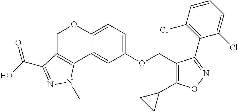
C1(OCC2=C(C3CC3)ON=C2C2=C(Cl)C=CC=C2Cl)=CC=C2C(=C1)C1=C(CO2)C(C(O)=O)=NN1C
